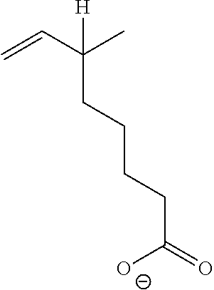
C=CC(C)([H])CCCCC(=O)[O-]
